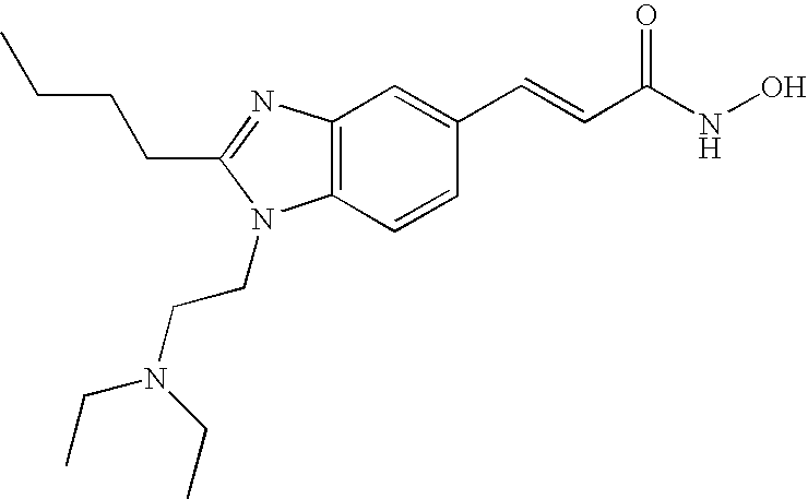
C12=C(N=C(CCCC)N1CCN(CC)CC)C=C(C=CC(NO)=O)C=C2
